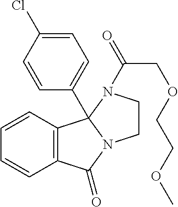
C12=C(C3(C4=CC=C(Cl)C=C4)N(C1=O)CCN3C(COCCOC)=O)C=CC=C2
